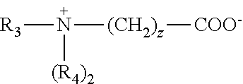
N([R3])([(R4)2])[(CH2)z][COO-]
